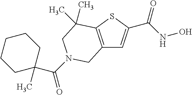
C12=C(SC(C(NO)=O)=C1)C(C)(C)CN(C(=O)C1(C)CCCCC1)C2
